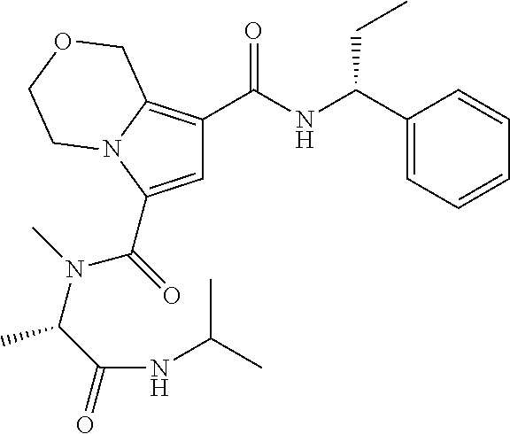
C1=C(C(=O)N(C(C)C(=O)NC(C)C)C)N2C(=C1C(NC(C1=CC=CC=C1)CC)=O)COCC2
